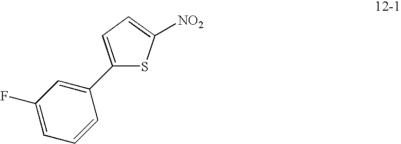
[NO2]C1=CC=C(C2=CC(F)=CC=C2)S1
